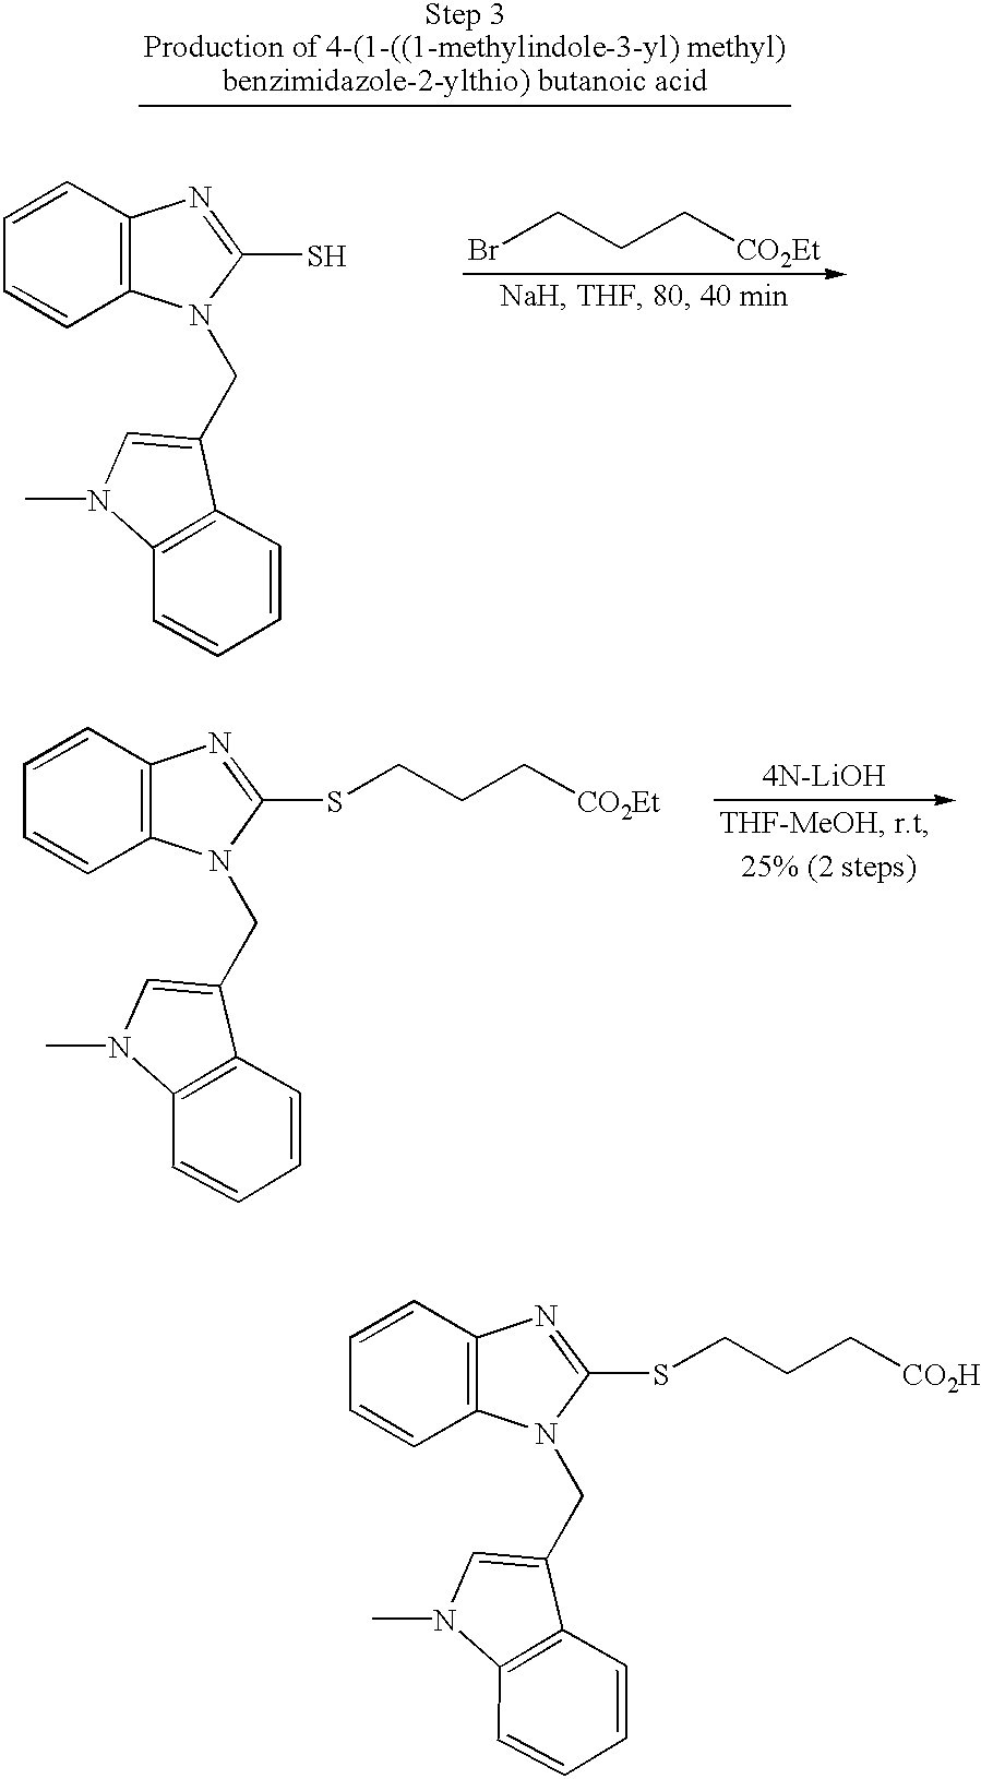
C1=CC=CC2=C1N=C(SCCC[CO2Et])N2CC1=CN(C)C2=C1C=CC=C2.C1=CC=CC2=C1N=C(SCCC[CO2H])N2CC1=CN(C)C2=C1C=CC=C2.C1=CC=CC2=C1N=C(S)N2CC1=CN(C)C2=C1C=CC=C2.C(CC[CO2Et])Br
